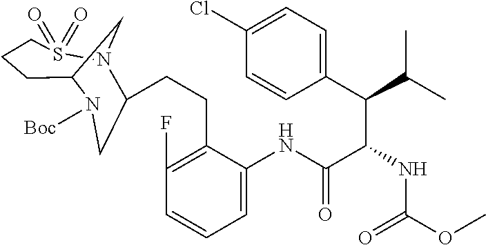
C1(Cl)=CC=C(C(C(C)C)C(NC(=O)OC)C(NC2=CC=CC(F)=C2CCC2N3S(=O)(=O)CCCC(C3)N([Boc])C2)=O)C=C1
